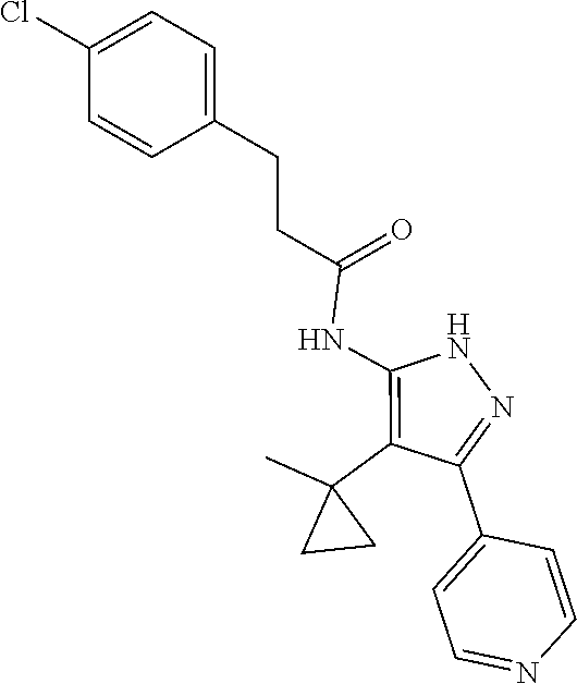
N1C(NC(CCC2=CC=C(Cl)C=C2)=O)=C(C2(C)CC2)C(C2=CC=NC=C2)=N1
